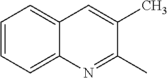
C1=CC=C2C(=C1)C=C(C)C(C)=N2
